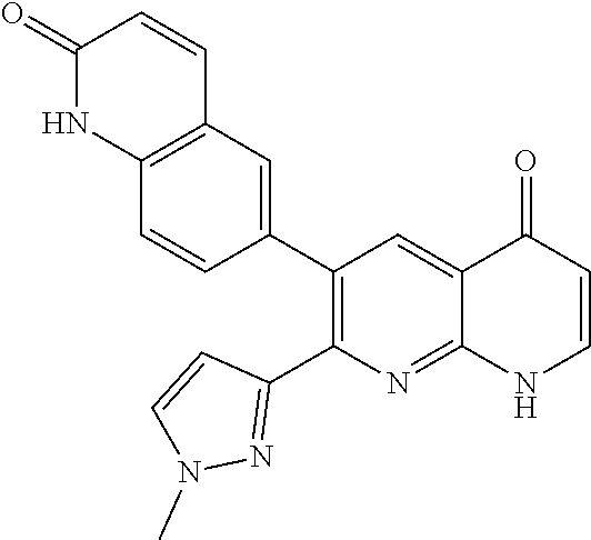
C12=C(C=C(C3=C(C4=NN(C)C=C4)N=C4C(=C3)C(=O)C=CN4)C=C1)C=CC(=O)N2
